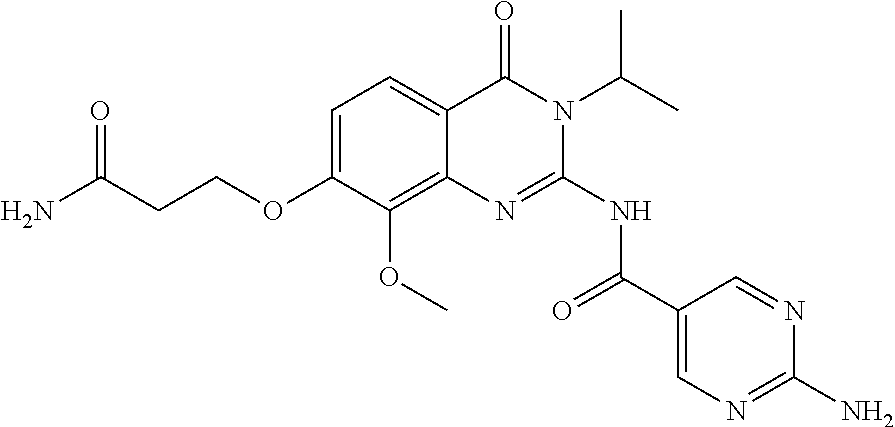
C1=C(OCCC(N)=O)C(OC)=C2C(=C1)C(=O)N(C(C)C)C(NC(C1=CN=C(N)N=C1)=O)=N2
